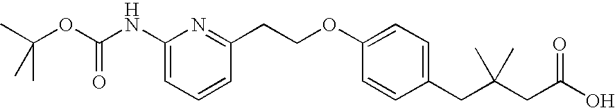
C1(OCCC2=NC(NC(OC(C)(C)C)=O)=CC=C2)=CC=C(CC(CC(O)=O)(C)C)C=C1
